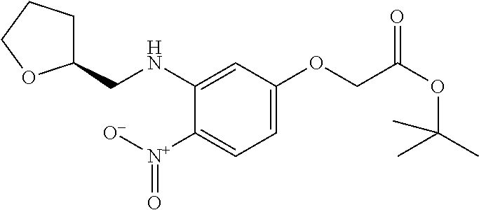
C1(CNC2=CC(OCC(OC(C)(C)C)=O)=CC=C2[N+]([O-])=O)CCCO1
